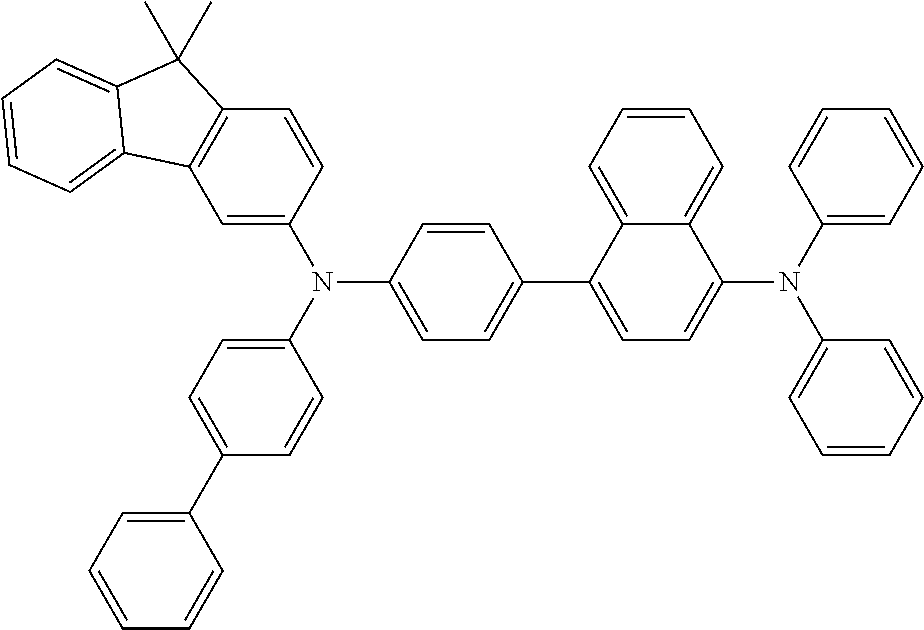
C1=C(N(C2=CC=C(C3=CC=CC=C3)C=C2)C2=CC=C(C3=CC=C(N(C4=CC=CC=C4)C4=CC=CC=C4)C4=CC=CC=C34)C=C2)C=CC2=C1C1=CC=CC=C1C2(C)C
